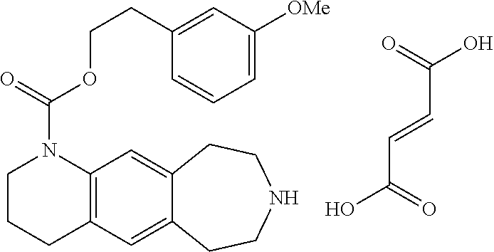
C12=C(C=C3C(=C1)CCNCC3)CCCN2C(=O)OCCC1=CC([OMe])=CC=C1.C(C=CC(O)=O)(=O)O
